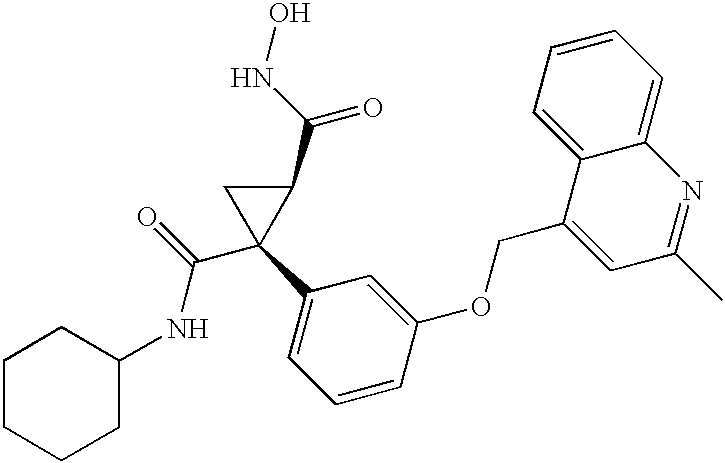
N(C(C1(C2=CC=CC(OCC3=CC(C)=NC4=CC=CC=C34)=C2)C(C(NO)=O)C1)=O)C1CCCCC1
